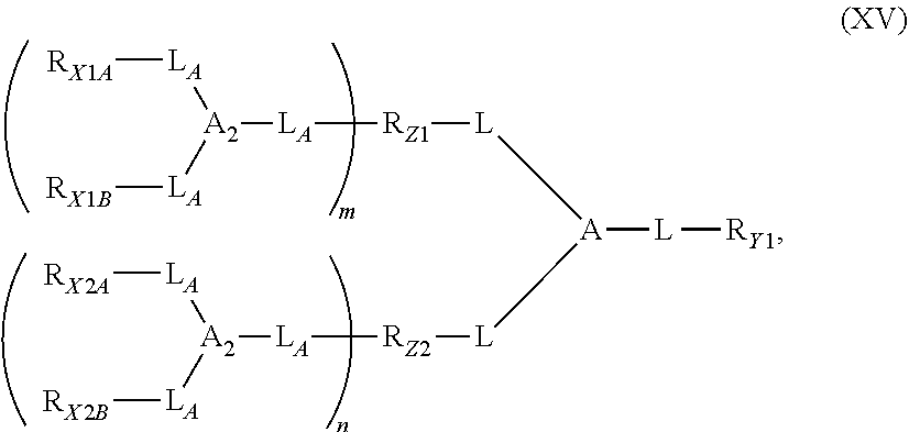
[RX1A][LA][A2]([LA][RX1B])[LA][RZ1][L][A]([L][RZ2][LA][A2]([LA][RX2B])[LA][RX2A])[L][RY1]
